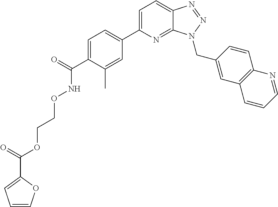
C1=C(C2=CC=C(C(=O)NOCCOC(C3=CC=CO3)=O)C(C)=C2)N=C2C(=C1)N=NN2CC1=CC2=C(C=C1)N=CC=C2
